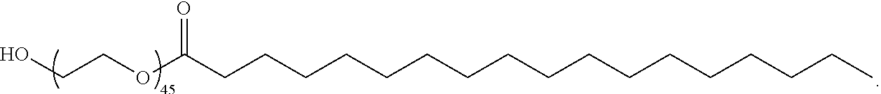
CCCCCCCCCCCCCCCCCC(OCCO)=O
